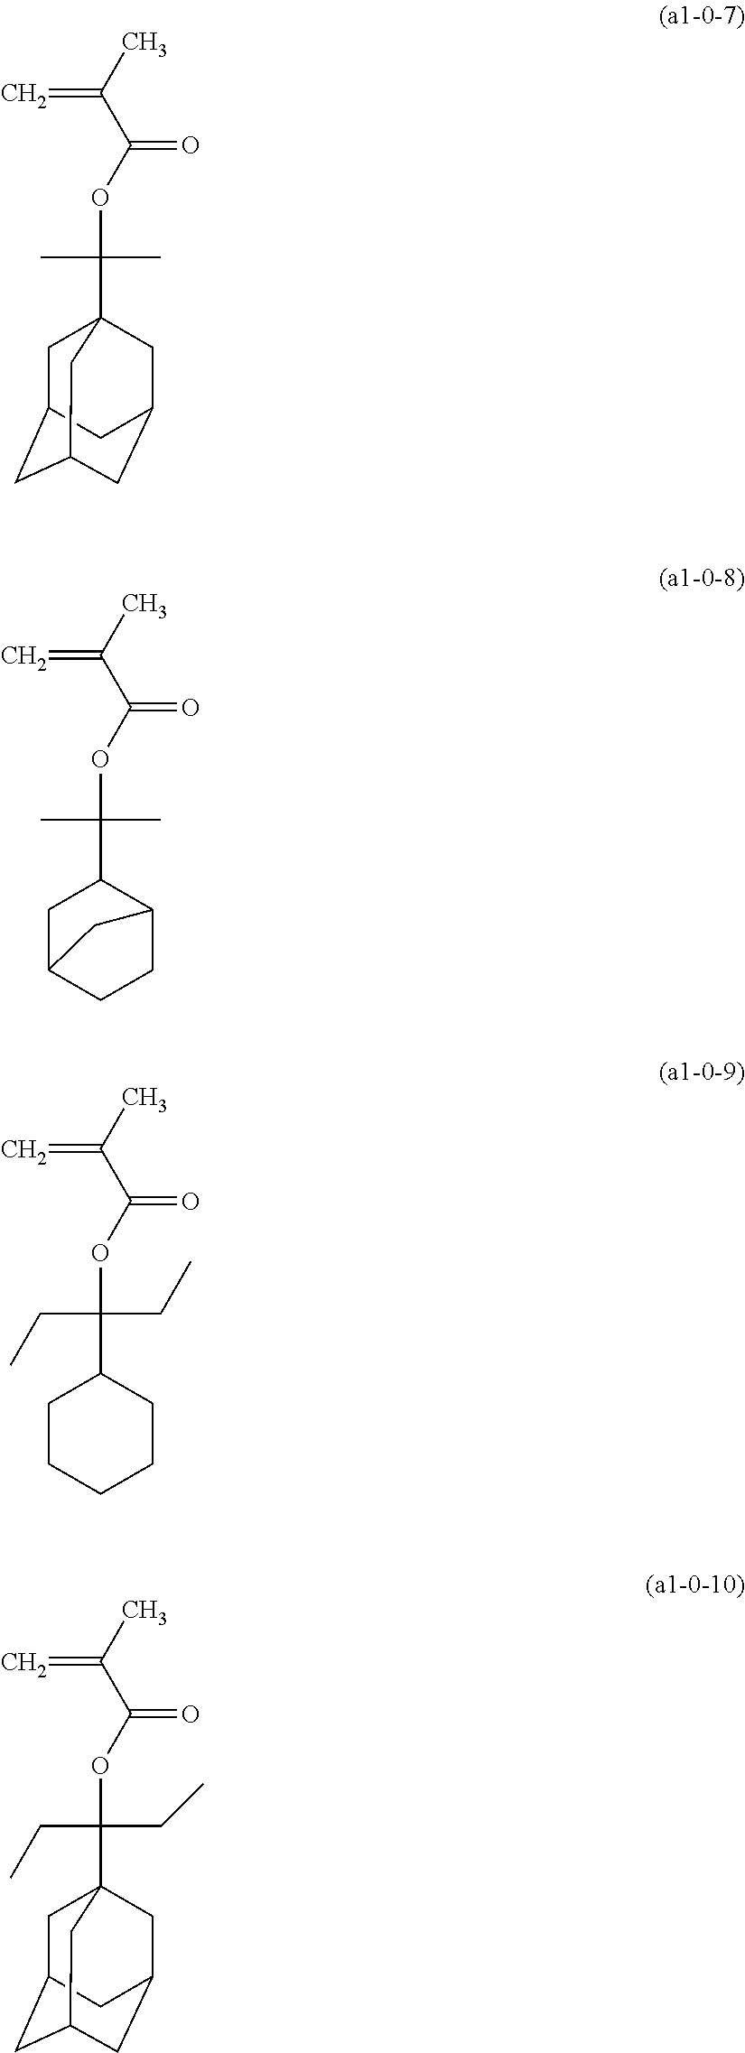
CC(C(OC(C)(C)C12CC3CC(CC(C1)C3)C2)=O)=C.CC(C(OC(C)(C)C1CC2CCC1C2)=O)=C.CC(C(OC(CC)(CC)C1CCCCC1)=O)=C.CC(C(OC(CC)(CC)C12CC3CC(CC(C1)C3)C2)=O)=C
